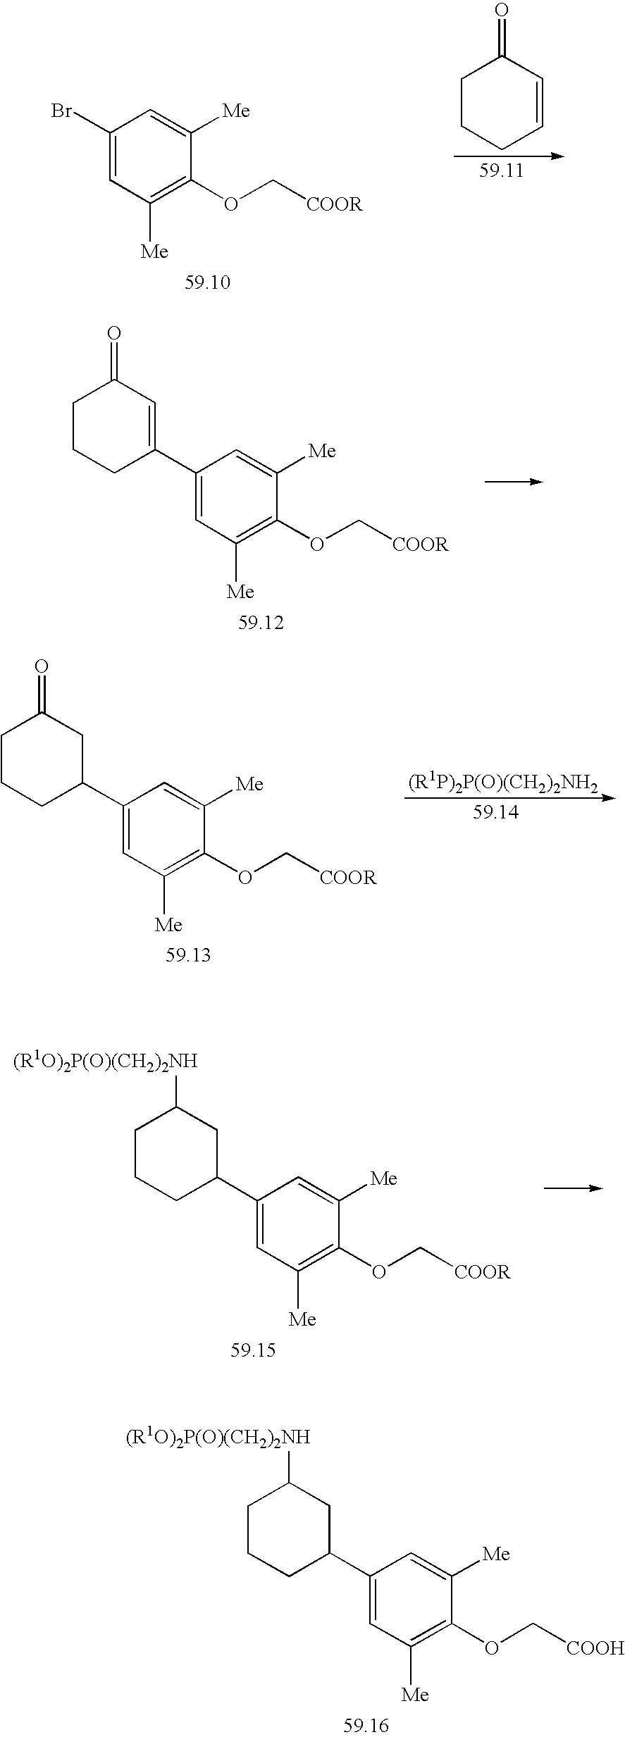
C1(Br)=CC([Me])=C(OC[COOR])C([Me])=C1.C1CCC=CC1=O.C1(C2=CC(=O)CCC2)=CC([Me])=C(OC[COOR])C([Me])=C1.C1(C2CC(=O)CCC2)=CC([Me])=C(OC[COOR])C([Me])=C1.C1(C2CC([(R1O)2P(O)(CH2)2NH])CCC2)=CC([Me])=C(OC[COOR])C([Me])=C1.C1(C2CC([(R1O)2P(O)(CH2)2NH])CCC2)=CC([Me])=C(OC[COOH])C([Me])=C1
